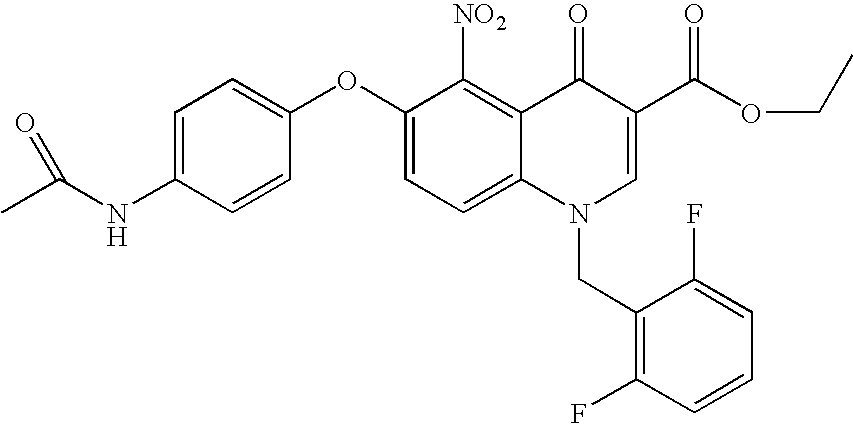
C1=C(NC(C)=O)C=CC(OC2=CC=C3C(=C2[NO2])C(=O)C(C(OCC)=O)=CN3CC2=C(F)C=CC=C2F)=C1
